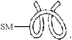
[SM]C
